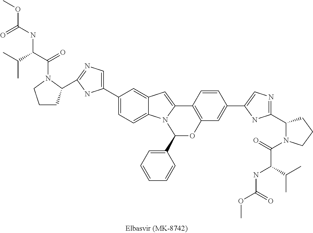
C1CC(C2=NC=C(C3=CC=C4C(=C3)C=C3N4C(C4=CC=CC=C4)OC4=C3C=CC(C3=CN=C(C5N(C(C(C(C)C)NC(=O)OC)=O)CCC5)N3)=C4)N2)N(C(C(C(C)C)NC(OC)=O)=O)C1
